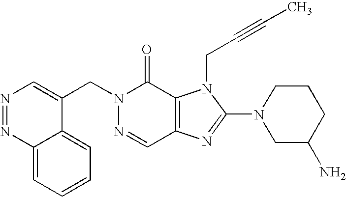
C(N1N=CC2=C(C1=O)N(CC#CC)C(N1CC(N)CCC1)=N2)C1=CN=NC2=CC=CC=C12
